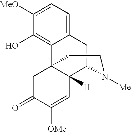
C12=CC=C([MeO])C(O)=C1C13C([H])(C(C2)N([Me])CC1)C=C([OMe])C(=O)C3
